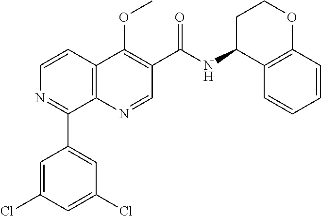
C12=C(N=CC(C(=O)NC3C4=C(OCC3)C=CC=C4)=C1OC)C(C1=CC(Cl)=CC(Cl)=C1)=NC=C2
